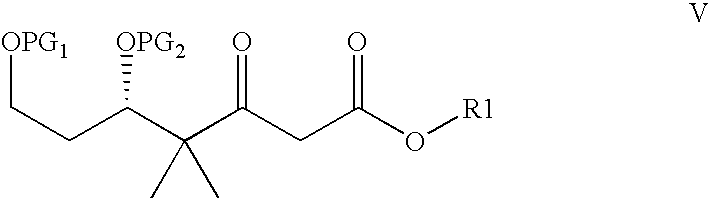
C(CC(C(C(CC(O[R1])=O)=O)(C)C)[OPG2])[OPG1]
